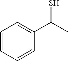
C1=CC=CC(C(C)S)=C1
